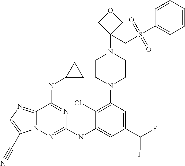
N12C(=NC=C1C#N)C(NC1CC1)=NC(NC1=CC(C(F)F)=CC(N3CCN(C4(CS(C5=CC=CC=C5)(=O)=O)COC4)CC3)=C1Cl)=N2
